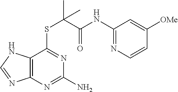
C1(NC(=O)C(SC2=NC(N)=NC3=C2NC=N3)(C)C)=NC=CC([OMe])=C1
